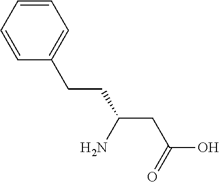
C(CC(CC(O)=O)N)C1=CC=CC=C1
